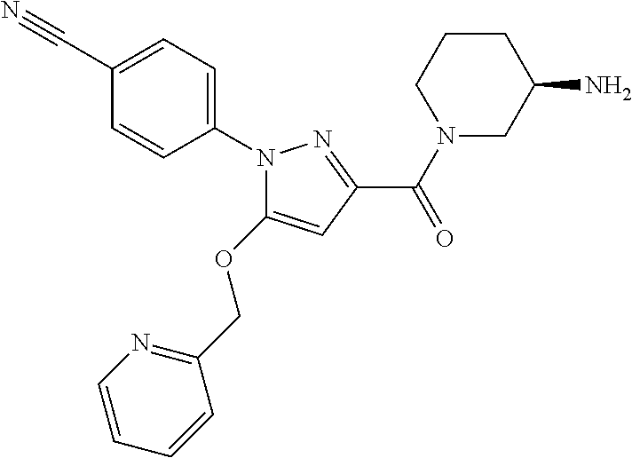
C1(N2C(OCC3=NC=CC=C3)=CC(C(N3CC(N)CCC3)=O)=N2)=CC=C(C#N)C=C1
